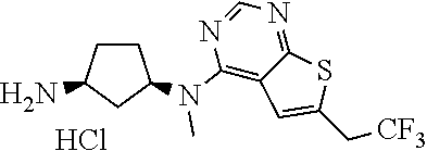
N(C1=C2C(=NC=N1)SC(C[CF3])=C2)(C1CCC(N)C1)C.Cl
